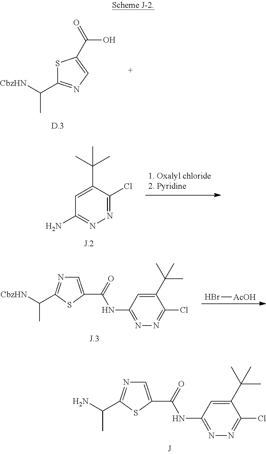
[CbzHN]C(C1=NC=C(C(=O)O)S1)C.C1(N)=NN=C(Cl)C(C(C)(C)C)=C1.Br[AcOH].[CbzHN]C(C)C1=NC=C(C(=O)NC2=NN=C(Cl)C(C(C)(C)C)=C2)S1.NC(C)C1=NC=C(C(=O)NC2=NN=C(Cl)C(C(C)(C)C)=C2)S1
